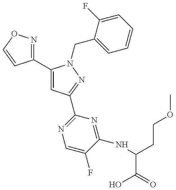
C1(C2=CC(C3=NC=C(F)C(NC(CCOC)C(=O)O)=N3)=NN2CC2=CC=CC=C2F)=NOC=C1
